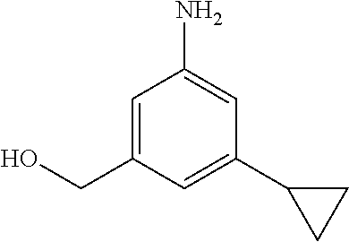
C1=C(CO)C=C(C2CC2)C=C1N
